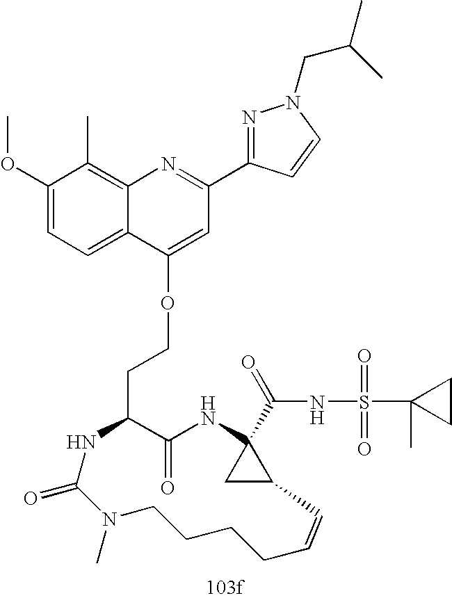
C1(=O)C(CCOC2=CC(C3=NN(CC(C)C)C=C3)=NC3=C(C)C(OC)=CC=C32)NC(=O)N(C)CCCCC=CC2CC2(C(NS(C2(C)CC2)(=O)=O)=O)N1
